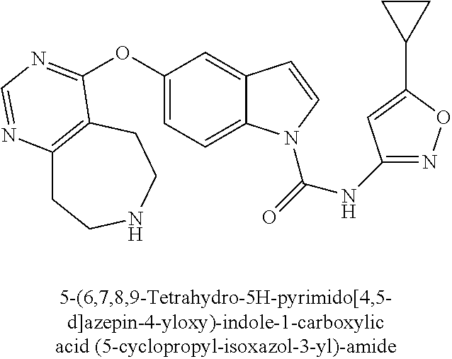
C1(OC2=NC=NC3=C2CCNCC3)=CC=C2C(=C1)C=CN2C(=O)NC1=NOC(C2CC2)=C1
